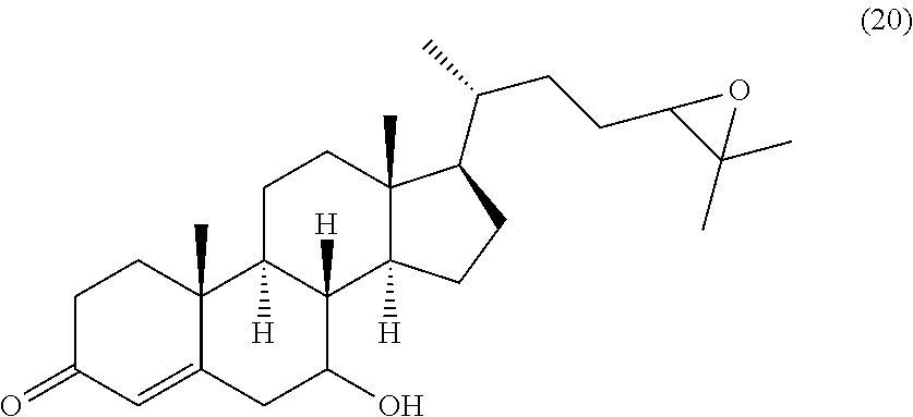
C1C(=O)C=C2C(C)(C1)C1([H])C([H])(C(O)C2)C2([H])C(C)(CC1)C(C(C)CCC1C(C)(C)O1)CC2
